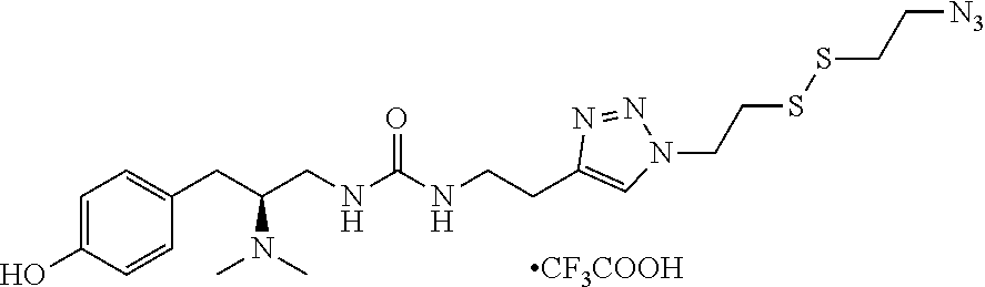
C1=C(O)C=CC(CC(CNC(NCCC2=CN(CCSSCC[N3])N=N2)=O)N(C)C)=C1.[CF3COOH]
